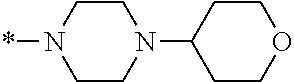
C1CN(*)CCN1C1CCOCC1
